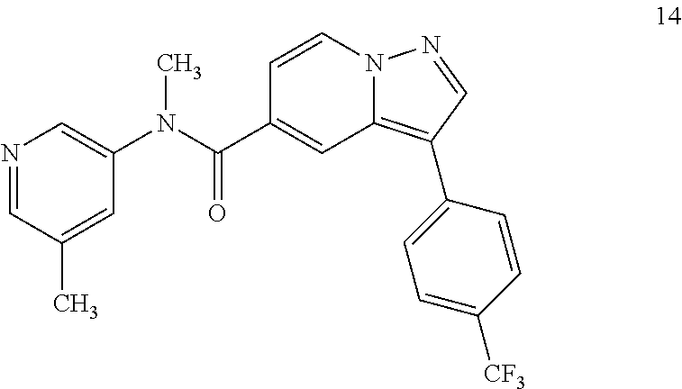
C1=CN2C(=C(C3=CC=C([CF3])C=C3)C=N2)C=C1C(N(C1=CN=CC(C)=C1)C)=O
